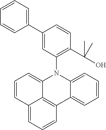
C1(C2=CC=CC=C2)=CC(N2C3=CC=CC4=CC=CC(=C34)C3=CC=CC=C23)=C(C(O)(C)C)C=C1
